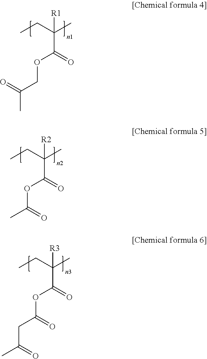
C(C)(=O)COC(=O)C(C)(CC)[R1].CC(OC(=O)C(C)(CC)[R2])=O.C(C(OC(=O)C(C)(CC)[R3])=O)C(=O)C
